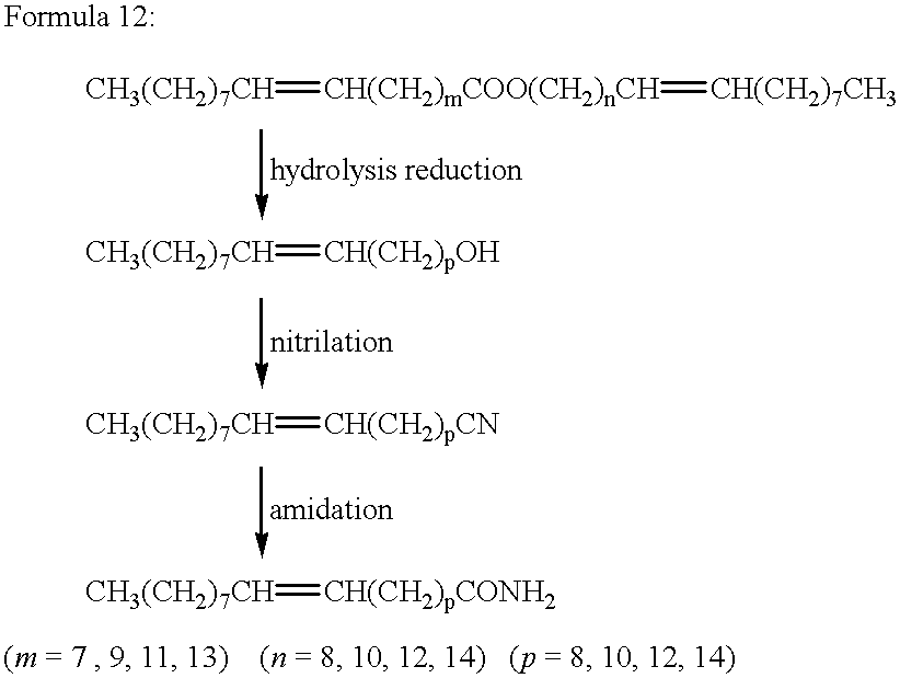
[CH3(CH2)7CH]=[CH(CH2)mCOO(CH2)nCH]=[CH(CH2)7CH3].[CH3(CH2)7CH]=[CH(CH2)pOH].[CH3(CH2)7CH]=[CH(CH2)pCN].[CH3(CH2)7CH]=[CH(CH2)pCONH2]
